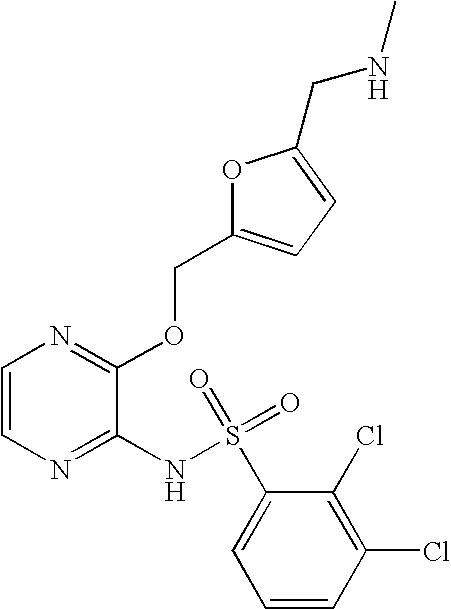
C1=CN=C(NS(C2=CC=CC(Cl)=C2Cl)(=O)=O)C(OCC2=CC=C(CNC)O2)=N1
